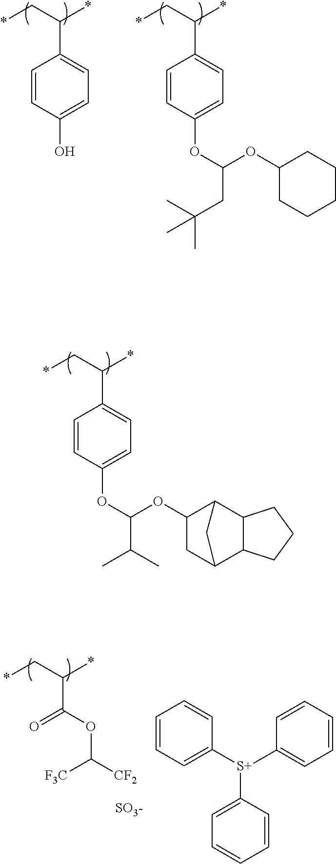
*CC(*)C1=CC=C(O)C=C1.*CC(*)C1=CC=C(OC(CC(C)(C)C)OC2CCCCC2)C=C1.*CC(*)C1=CC=C(OC(C(C)C)OC2CC3C4C(C2C3)CCC4)C=C1.*CC(*)C(=O)OC([CF2])[F3C].[SO3-].C1=CC=C([S+](C2=CC=CC=C2)C2=CC=CC=C2)C=C1
